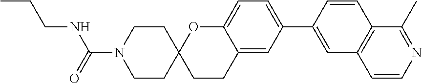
C1CN(C(=O)NCCC)CCC12CCC1=CC(C3=CC4=C(C=C3)C(C)=NC=C4)=CC=C1O2
